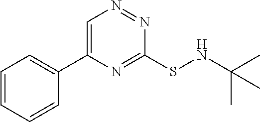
C1=CC=CC(C2=CN=NC(SNC(C)(C)C)=N2)=C1
